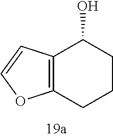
C12=C(C(O)CCC1)C=CO2
